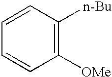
C1([OMe])=C([n-Bu])C=CC=C1
